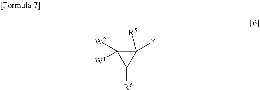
C1(*)([R5])C([W2])([W1])C1[R6]
